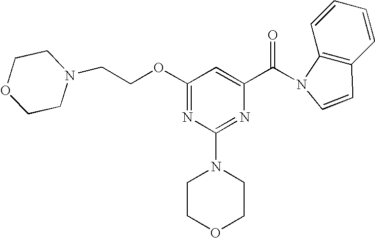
O(C1=NC(N2CCOCC2)=NC(C(=O)N2C3=C(C=CC=C3)C=C2)=C1)CCN1CCOCC1
